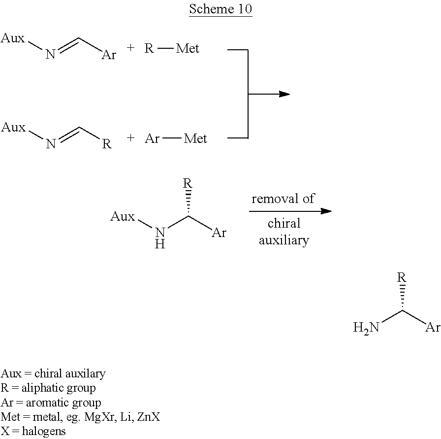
N(=C[Ar])[Aux].N(=C[R])[Aux].[Met][R].[Met][Ar].N(C([Ar])[R])[Aux].[R]C([Ar])N
